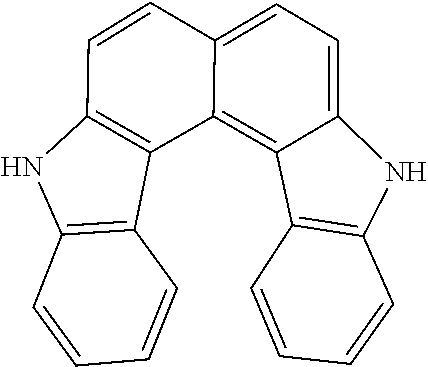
C12=C3C(=CC=C1NC1=C2C=CC=C1)C=CC1=C3C2=C(C=CC=C2)N1
